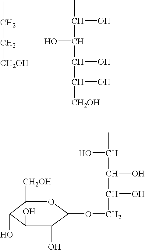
CCC[CH2OH].CC(O)C(O)C(O)C(O)[CH2OH].CC(O)C(O)C(O)COC1C(O)C(O)C(O)C([CH2OH])O1
